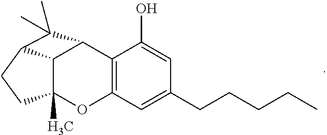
C12=C(C(O)=CC(CCCCC)=C1)C1C3C(C)(O2)CCC3C1(C)C
